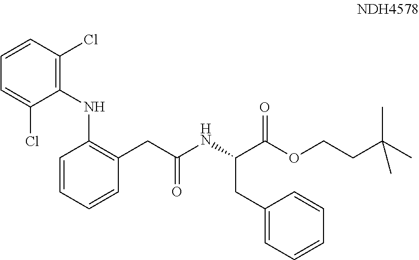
C(C(NC(C(OCCC(C)(C)C)=O)CC1=CC=CC=C1)=O)C1=C(NC2=C(Cl)C=CC=C2Cl)C=CC=C1
